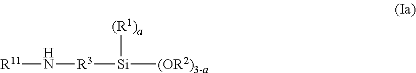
N([R3][Si]([(OR2)3-a])[(R1)a])[R11]
